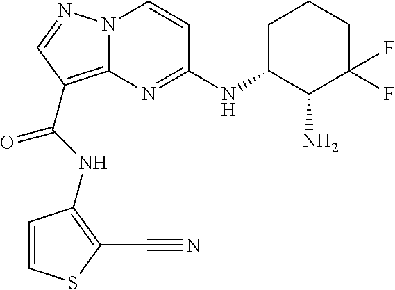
C1=CSC(C#N)=C1NC(=O)C1=C2N(N=C1)C=CC(NC1C(N)C(F)(F)CCC1)=N2
